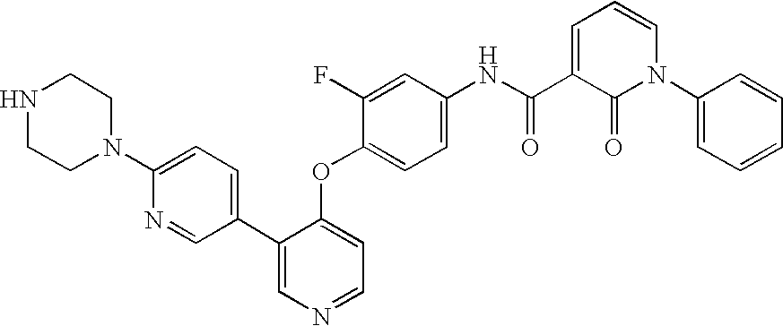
N1(C2=CC=C(C3=CN=CC=C3OC3=CC=C(NC(C4=CC=CN(C5=CC=CC=C5)C4=O)=O)C=C3F)C=N2)CCNCC1
